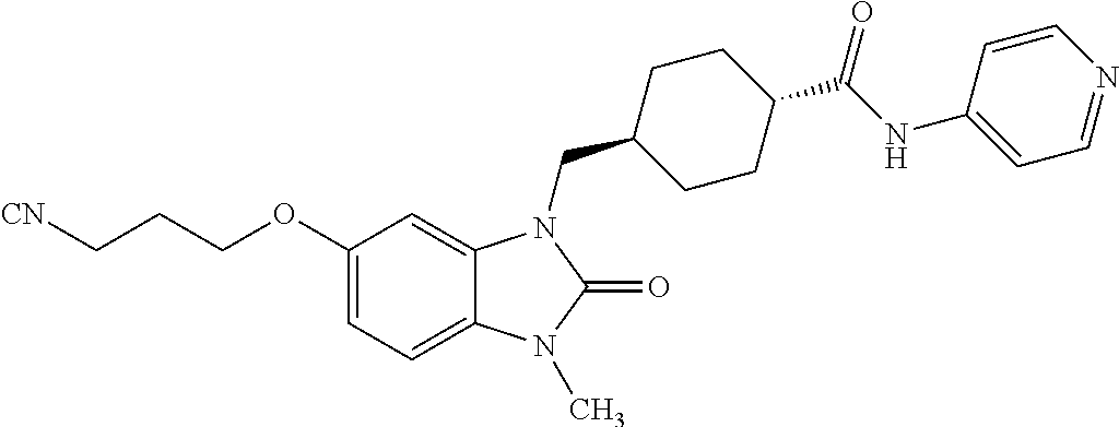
C1(OCCC[CN])=CC=C2C(=C1)N(CC1CCC(C(NC3=CC=NC=C3)=O)CC1)C(=O)N2C
